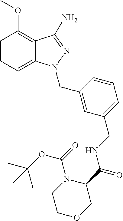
C1=CC=C2C(=C1OC)C(N)=NN2CC1=CC(CNC(C2N(C(=O)OC(C)(C)C)CCOC2)=O)=CC=C1
